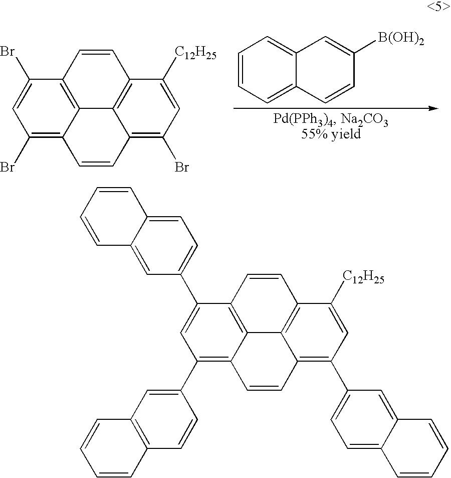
C12=C(Br)C=C([C12H25])C3=C1C1=C(C=C3)C(Br)=CC(Br)=C1C=C2.C1=CC=C2C(=C1)C=C([B(OH)2])C=C2.C12=C(C3=CC=C4C(=C3)C=CC=C4)C=C([C12H25])C3=C1C1=C(C=C3)C(C3=CC=C4C(=C3)C=CC=C4)=CC(C3=CC4=C(C=C3)C=CC=C4)=C1C=C2
